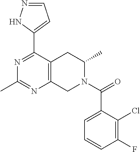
C1(C2=CC=NN2)=NC(C)=NC2=C1CC(C)N(C(C1=CC=CC(F)=C1Cl)=O)C2
